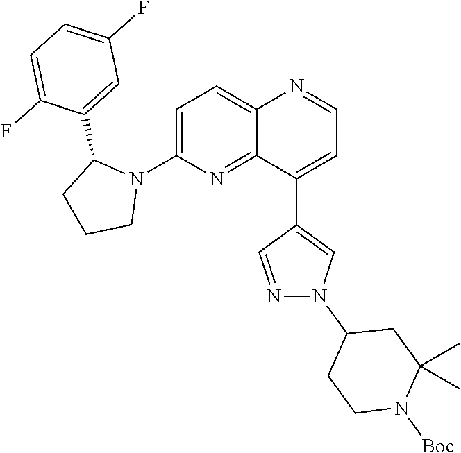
C1=C(N2C(C3=CC(F)=CC=C3F)CCC2)N=C2C(=C1)N=CC=C2C1=CN(C2CCN([Boc])C(C)(C)C2)N=C1
